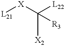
[L21][X]C([L22])([R3])[X2]
